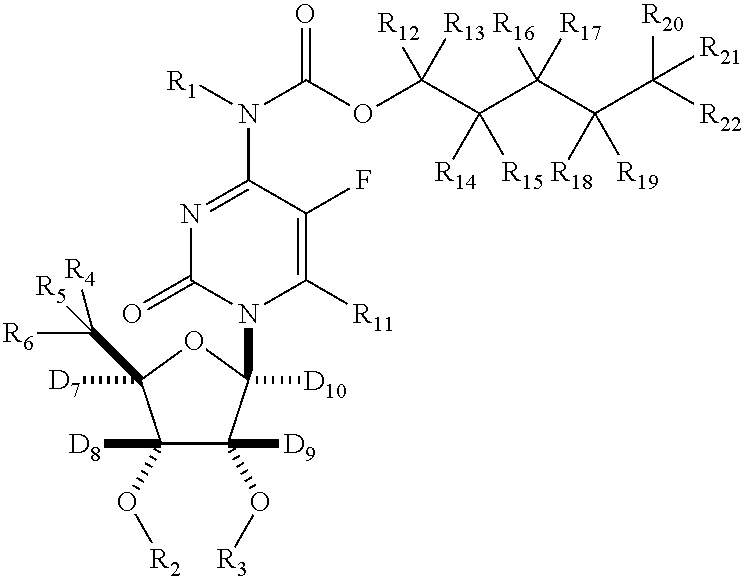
N1=C(N([R1])C(OC(C(C(C(C([R22])([R20])[R21])([R18])[R19])([R16])[R17])([R14])[R15])([R12])[R13])=O)C(F)=C([R11])N(C2([D10])C([D9])(O[R3])C([D8])(O[R2])C([D7])(C([R5])([R6])[R4])O2)C1=O
